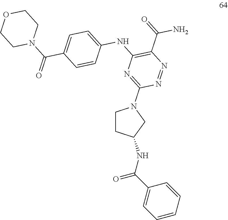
C1CC(NC(C2=CC=CC=C2)=O)CN1C1=NC(NC2=CC=C(C(N3CCOCC3)=O)C=C2)=C(C(=O)N)N=N1
